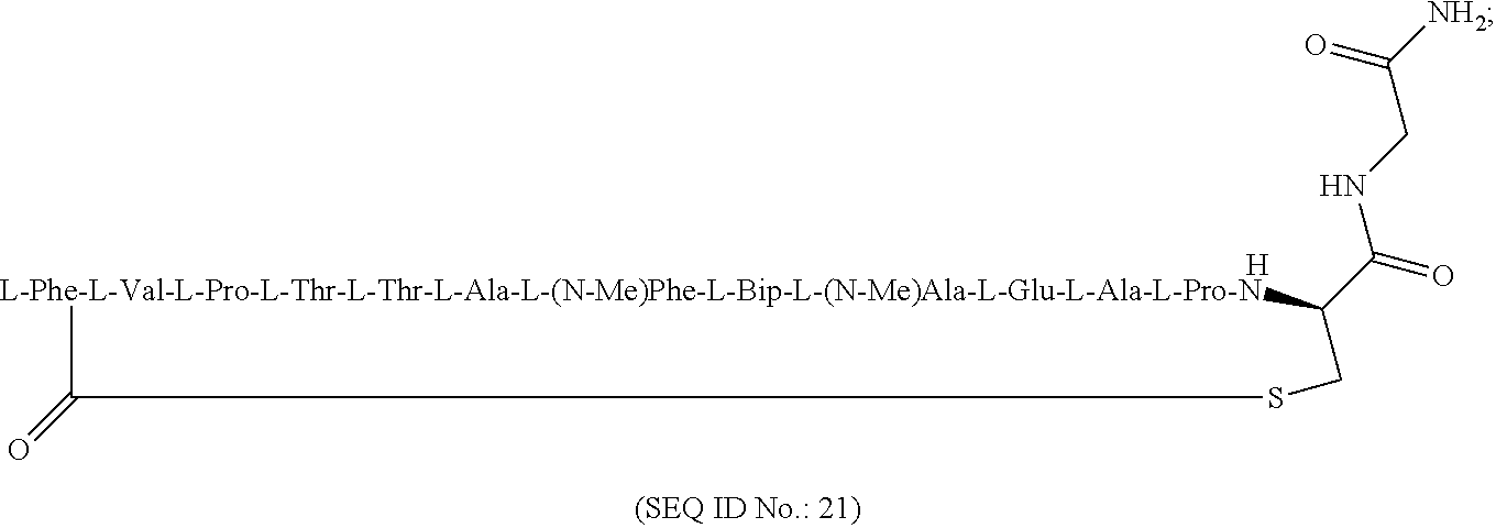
[L-Phe-L-Val-L-Pro-L-Thr-L-Thr-L-Ala-L-(N-Me)Phe-L-Bip-L-(N-Me)Ala-L-Glu-L-Ala-L-Pro-N]1C(C(=O)NCC([NH2])=O)CSC1=O.[H]
